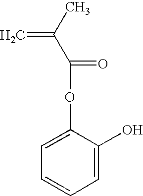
CC(C(=O)OC1=CC=CC=C1O)=C
